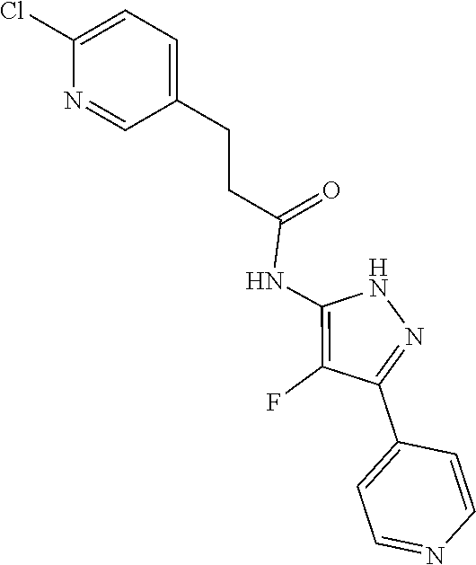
N1C(NC(CCC2=CC=C(Cl)N=C2)=O)=C(F)C(C2=CC=NC=C2)=N1
